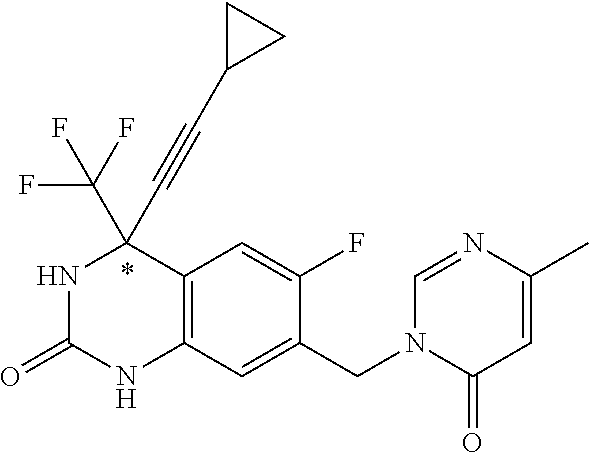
N1C(=O)NC2=C(C1(C#CC1CC1)C(F)(F)F)C=C(F)C(CN1C(=O)C=C(C)N=C1)=C2
